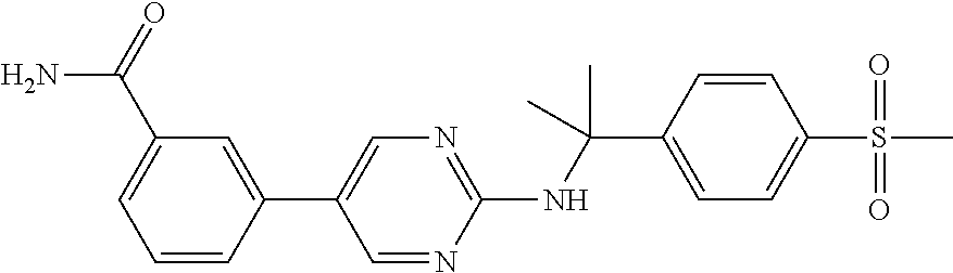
N(C(C1=CC=C(S(C)(=O)=O)C=C1)(C)C)C1=NC=C(C2=CC(C(=O)N)=CC=C2)C=N1
